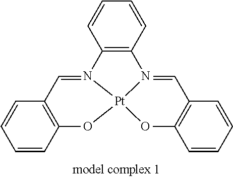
C1=CC2=C(C=C1)C=N1C3=C(C=CC=C3)N3=CC4=C(O[Pt]13O2)C=CC=C4
